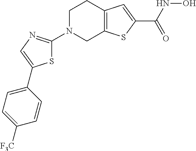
C1N(C2=NC=C(C3=CC=C([F3C])C=C3)S2)CC2=C(C1)C=C(C(=O)NO)S2
